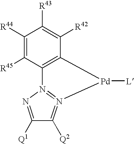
C1([R44])=C([R45])C2=C(C([R42])=C1[R43])[Pd]([L])N1=N2N=C([Q1])C=1[Q2]
